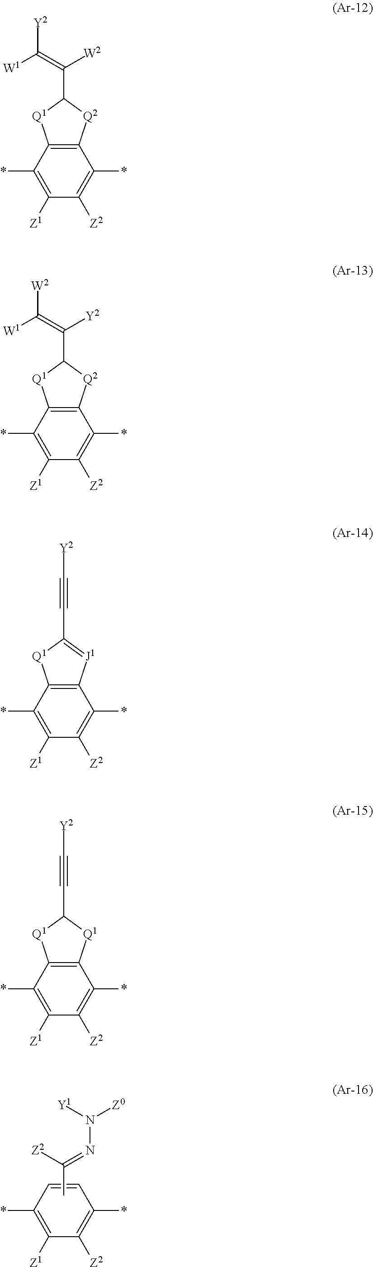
C1(*)=C([Z1])C([Z2])=C(*)C=C1.CC(=NN([Y1])[Z0])[Z2].C1(*)=C([Z1])C([Z2])=C(*)C2=C1[Q1]C(C([W2])=C([Y2])[W1])[Q2]2.C1(*)=C([Z1])C([Z2])=C(*)C2=C1[Q1]C(C([Y2])=C([W2])[W1])[Q2]2.C1(*)=C([Z1])C([Z2])=C(*)C2=C1[Q1]C(C#C[Y2])=[J1]2.C1(*)=C([Z1])C([Z2])=C(*)C2=C1[Q1]C(C#C[Y2])[Q1]2
